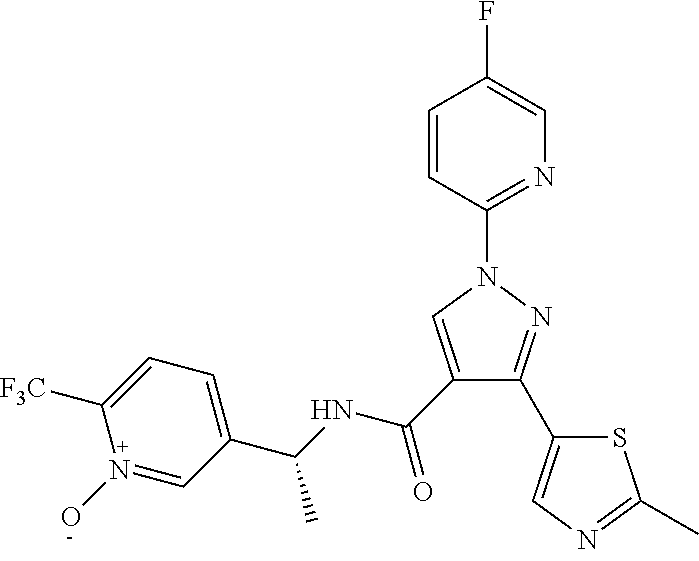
C1=CC(N2C=C(C(NC(C3=CC=C([F3C])N(O)=C3)C)=O)C(C3=CN=C(C)S3)=N2)=NC=C1F
